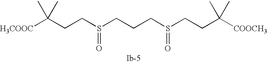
[H3COOC]C(CCS(CCCS(CCC([COOCH3])(C)C)=O)=O)(C)C
